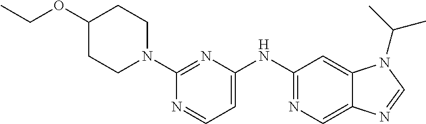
C1(N2CCC(OCC)CC2)=NC(NC2=NC=C3C(=C2)N(C(C)C)C=N3)=CC=N1
